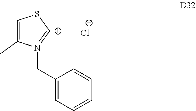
C1(CN2=[C+]SC=C2C)=CC=CC=C1.[Cl-]
